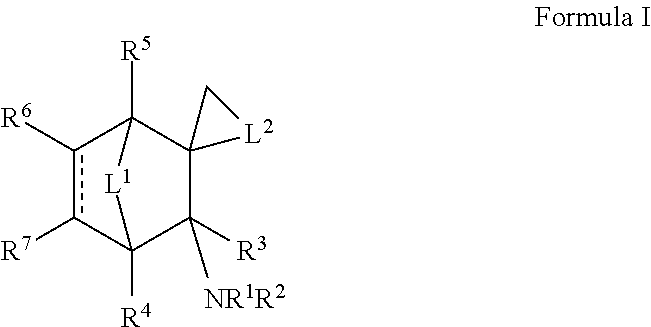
C1([R3])([NR1R2])C2([R4])c([R7])c([R6])C([R5])(C13[L2]C3)[L1]2
